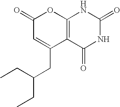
C1(=O)C=C(CC(CC)CC)C2=C(O1)NC(=O)NC2=O
